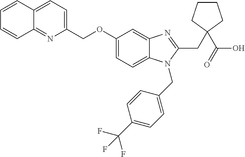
C1=CC2=CC=C(COC3=CC=C4C(=C3)N=C(CC3(C(O)=O)CCCC3)N4CC3=CC=C(C(F)(F)F)C=C3)N=C2C=C1
